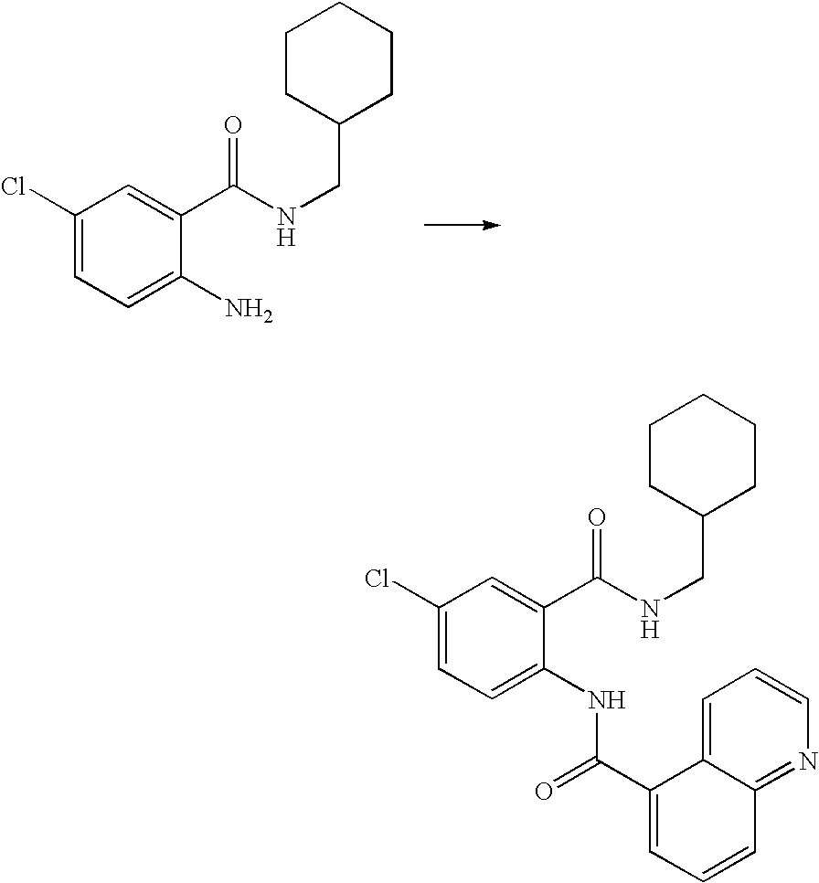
C1(Cl)=CC=C(N)C(C(NCC2CCCCC2)=O)=C1.C1(Cl)=CC=C(NC(C2=CC=CC3=NC=CC=C23)=O)C(C(NCC2CCCCC2)=O)=C1
